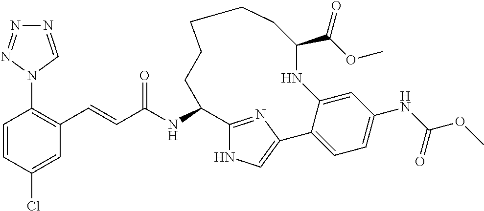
C(C(NC1C2=NC(=CN2)C2=CC=C(NC(OC)=O)C=C2NC(C(=O)OC)CCCCC1)=O)=CC1=C(N2C=NN=N2)C=CC(Cl)=C1
